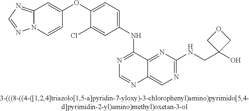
C1(OC2=CC=C(NC3=NC=NC4=CN=C(NCC5(O)COC5)N=C34)C=C2Cl)=CC2=NC=NN2C=C1
